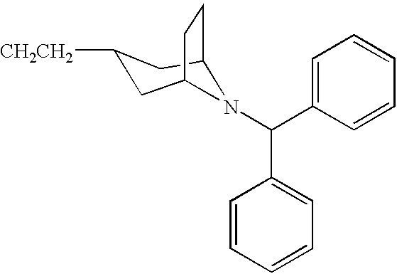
N1(C(C2=CC=CC=C2)C2=CC=CC=C2)C2CC([CH2CH2])CC1CC2
